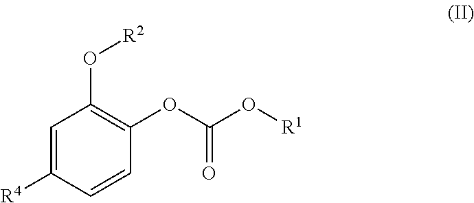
C1=C([R4])C=CC(OC(O[R1])=O)=C1O[R2]
